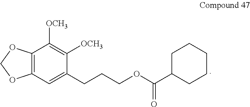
C1(CCCOC(C2CCCCC2)=O)=CC2=C(C([OCH3])=C1[OCH3])OCO2
